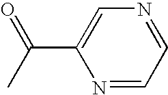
N1=CC=NC=C1C(C)=O
